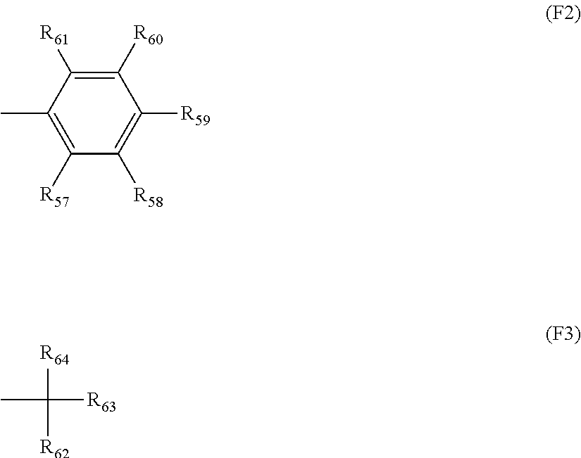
C1([R60])=C([R61])C(C)=C([R57])C([R58])=C1[R59].CC([R62])([R63])[R64]
